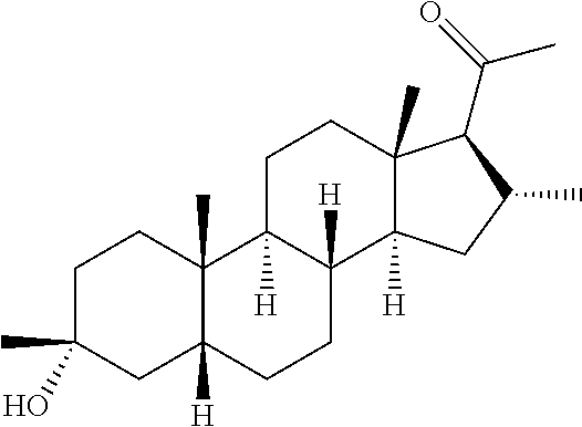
C1C(C)(O)CC2([H])C(C)(C1)C1([H])C([H])(CC2)C2([H])C(C)(CC1)C(C(C)=O)C(C)C2
